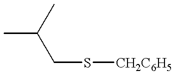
CC(CS[CH2C6H5])C
